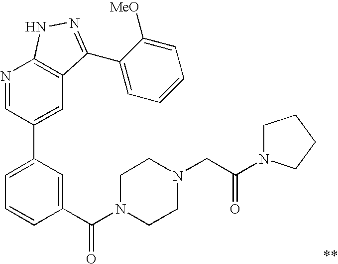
N1=CC(C2=CC=CC(C(N3CCN(CC(N4CCCC4)=O)CC3)=O)=C2)=CC2=C1NN=C2C1=CC=CC=C1[MeO]
